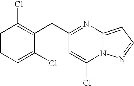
C1(CC2=C(Cl)C=CC=C2Cl)=NC2=CC=NN2C(Cl)=C1
